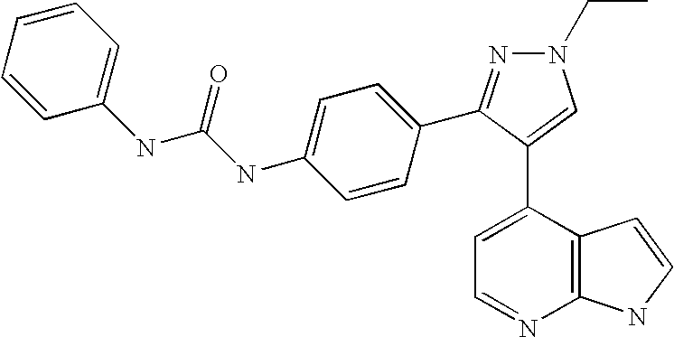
C1=C(C2=CN(CC)N=C2C2=CC=C(NC(NC3=CC=CC=C3)=O)C=C2)C2=C(N=C1)NC=C2
